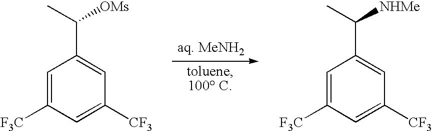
C1=C([F3C])C=C([CF3])C=C1C(C)[NHMe].C1=C([F3C])C=C([CF3])C=C1C(C)[OMs]
